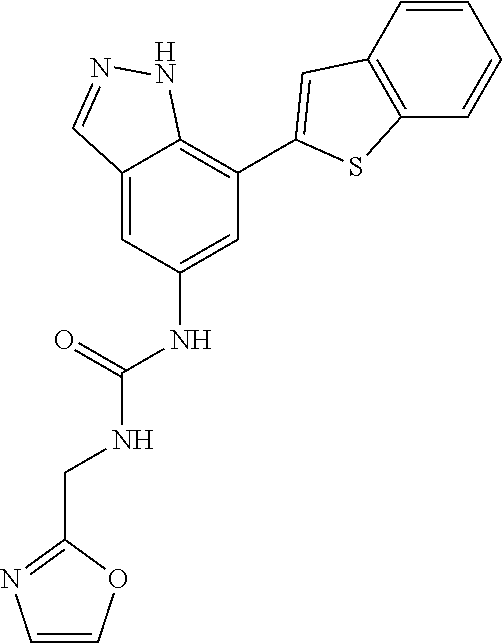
C12=CC(NC(=O)NCC3=NC=CO3)=CC(C3=CC4=C(S3)C=CC=C4)=C1NN=C2
